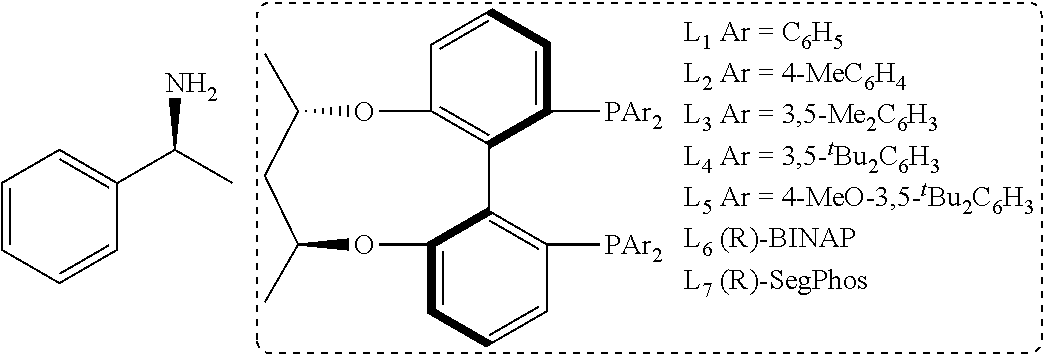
C1=CC=CC(C(C)N)=C1.C1=CC=C([PAr2])C2=C1OC(C)CC(C)OC1=CC=CC([PAr2])=C21
